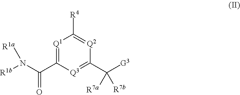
[Q1]1=C(C(N([R1b])[R1a])=O)[Q3]=C(C([G3])([R7a])[R7b])[Q2]=C1[R4]
